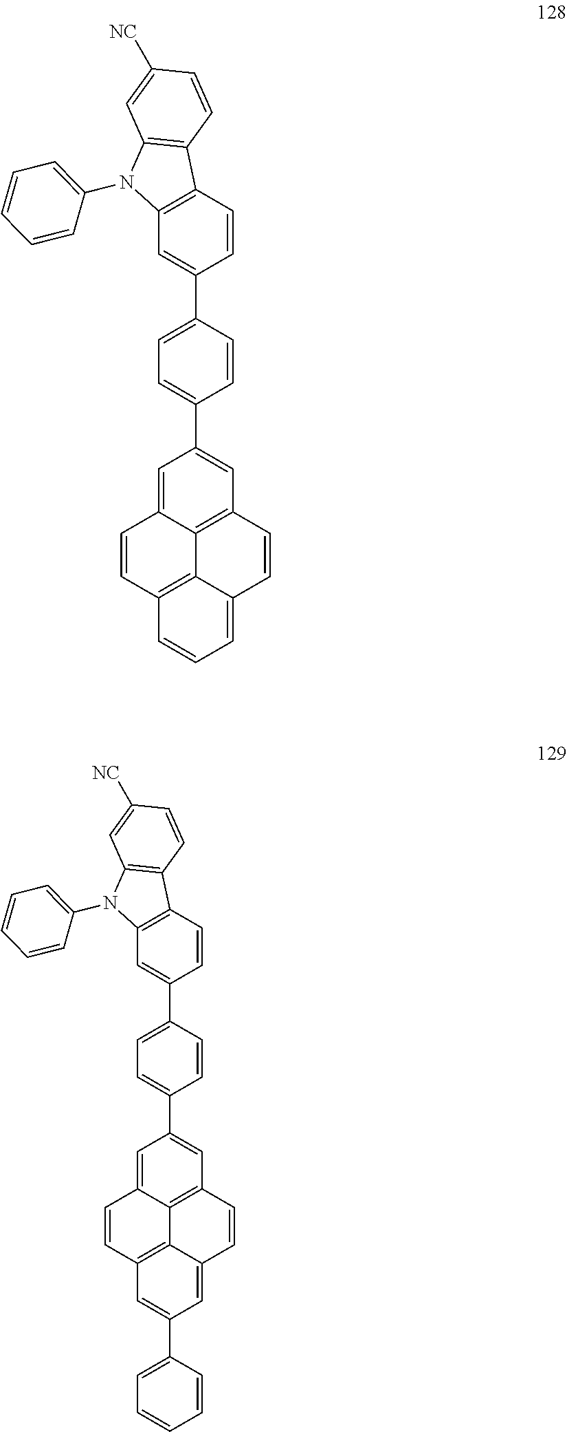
C1=C2C3=C(C=C1C1=CC=C(C4=CC5=C(C=C4)C4=C(N5C5=CC=CC=C5)C=C([NC])C=C4)C=C1)C=CC1=CC=CC(=C31)C=C2.C1=C2C3=C(C=C1C1=CC=C(C4=CC5=C(C=C4)C4=C(N5C5=CC=CC=C5)C=C([NC])C=C4)C=C1)C=CC1=CC(C4=CC=CC=C4)=CC(=C31)C=C2
